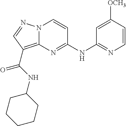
N(C1=NC2=C(C(=O)NC3CCCCC3)C=NN2C=C1)C1=NC=CC([OCH3])=C1
